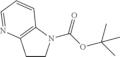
C1CN(C(OC(C)(C)C)=O)C2=C1N=CC=C2
